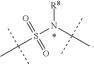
S(N(C(C)(C)C)[R8])(=O)(=O)C(C)(C)C
